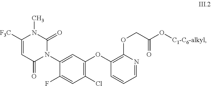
C1(Cl)=C(OC2=C(OCC(O[C1-C6-alkyl])=O)N=CC=C2)C=C(N2C(=O)C=C([F3C])N(C)C2=O)C(F)=C1
